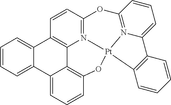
C1=CC=C2C(=C1)C1=C3C4=C(C=CC=C24)O[Pt]24N3=C(C=C1)OC1=N2C(=CC=C1)C1=C4C=CC=C1
